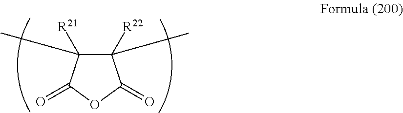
C1([R22])(C)C([R21])(C)C(=O)OC1=O
